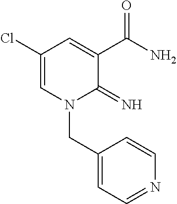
C1(Cl)=CN(CC2=CC=NC=C2)C(=N)C(C(N)=O)=C1
